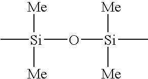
C[Si]([Me])([Me])O[Si]([Me])([Me])C
